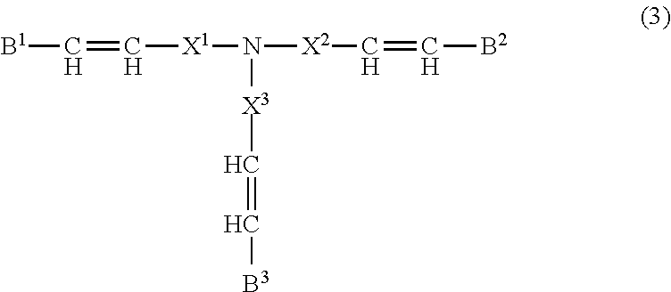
[B1]C=C[X1]N([X2]C=C[B2])[X3]C=C[B3]
